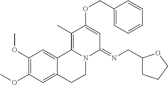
C1(OC)=C(OC)C=C2C(=C1)C1=C(C)C(OCC3=CC=CC=C3)=CC(=NCC3CCCO3)N1CC2
